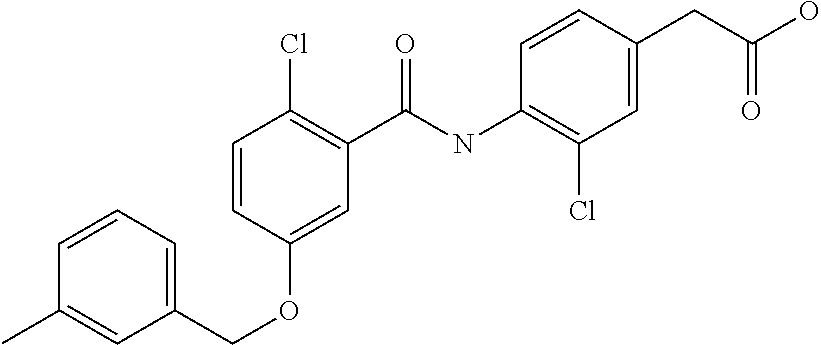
C1=CC=C(COC2=CC(C(NC3=C(Cl)C=C(CC(O)=O)C=C3)=O)=C(Cl)C=C2)C=C1C
